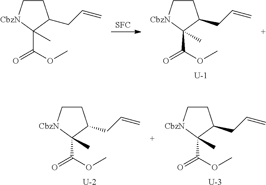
[SFC].C1C[CbzN]C(C(OC)=O)(C)C1CC=C.[U].C1C[CbzN]C(C(OC)=O)(C)C1CC=C.C1C[CbzN]C(C(OC)=O)(C)C1CC=C.[U].C1C[CbzN]C(C(OC)=O)(C)C1CC=C.[U]
